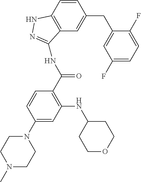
C1=CC(N2CCN(C)CC2)=CC(NC2CCOCC2)=C1C(=O)NC1=NNC2=C1C=C(CC1=CC(F)=CC=C1F)C=C2
